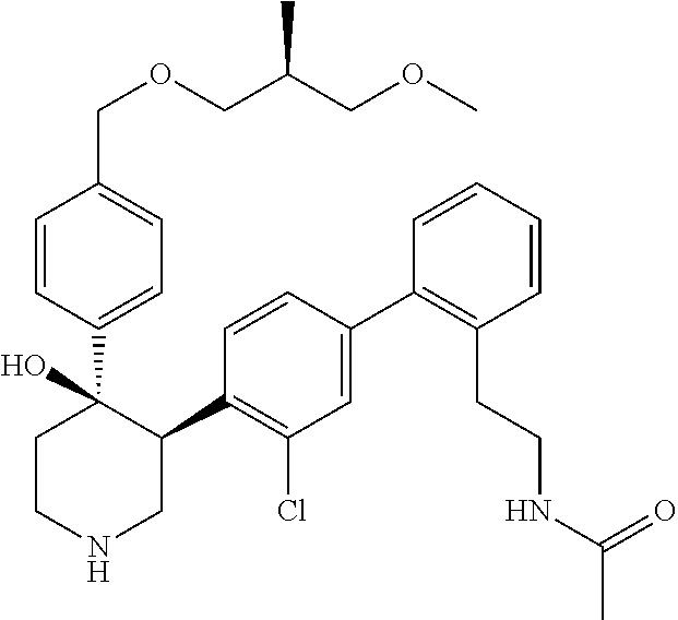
C1(C2=C(Cl)C=C(C3=C(CCNC(C)=O)C=CC=C3)C=C2)C(C2=CC=C(COCC(COC)C)C=C2)(O)CCNC1
